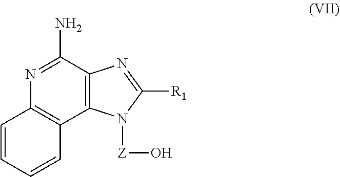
C12=C(C(N)=NC3=C1C=CC=C3)N=C([R1])N2[Z]O
